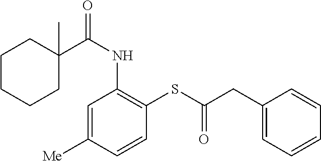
C1=C([Me])C=CC(SC(CC2=CC=CC=C2)=O)=C1NC(=O)C1(C)CCCCC1
